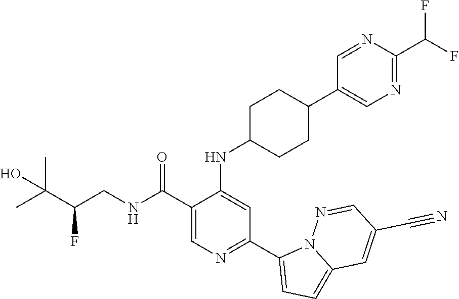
C1(C(NCC(C(C)(C)O)F)=O)=CN=C(C2=CC=C3N2N=CC(C#N)=C3)C=C1NC1CCC(C2=CN=C(C(F)F)N=C2)CC1
